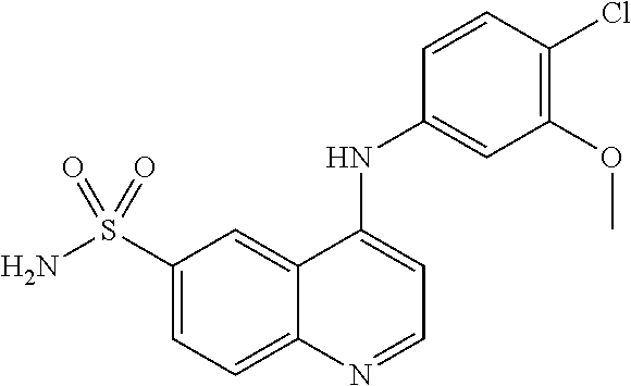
C1(S(=O)(N)=O)=CC=C2C(=C1)C(NC1=CC(OC)=C(Cl)C=C1)=CC=N2
